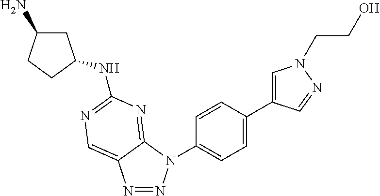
C1C(N)CCC1NC1=NC=C2N=NN(C3=CC=C(C4=CN(CCO)N=C4)C=C3)C2=N1
